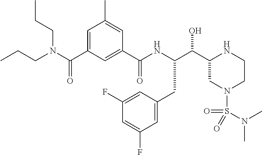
C(C1CN(S(N(C)C)(=O)=O)CCN1)(O)C(NC(C1=CC(C(N(CCC)CCC)=O)=CC(C)=C1)=O)CC1=CC(F)=CC(F)=C1
